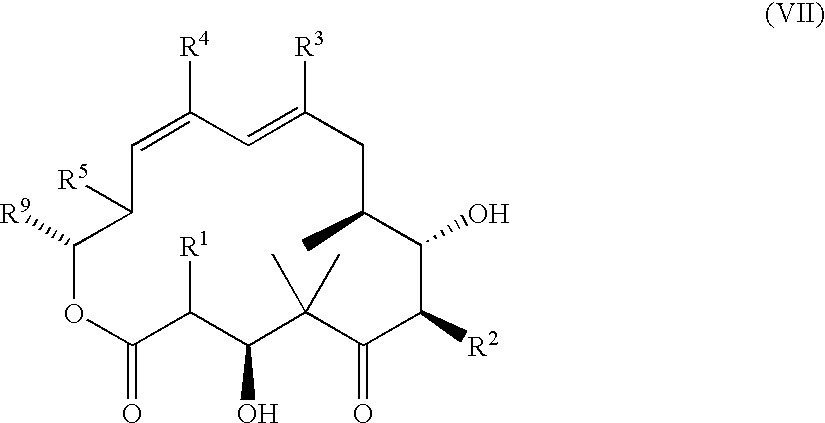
C1([R9])OC(=O)C([R1])C(O)C(C)(C)C(=O)C([R2])C(O)C(C)CC([R3])=CC([R4])=CC1[R5]
